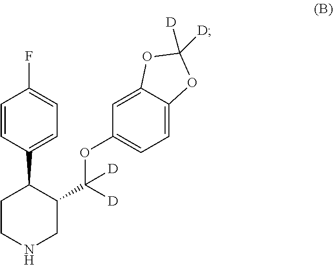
C1=CC(C2CCNCC2C(OC2=CC=C3C(=C2)OC([D])([D])O3)([D])[D])=CC=C1F
